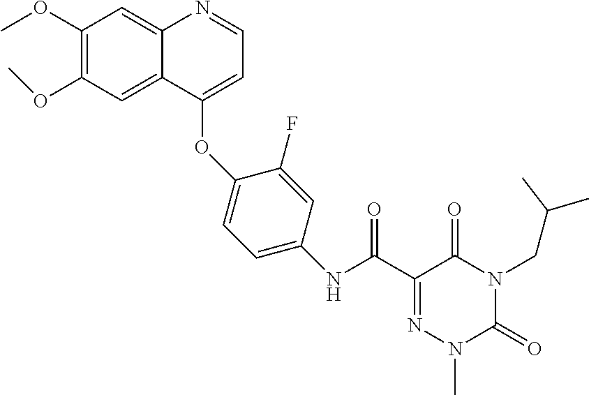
C1(OC)=C(OC)C=C2C(=C1)N=CC=C2OC1=CC=C(NC(C2=NN(C)C(=O)N(CC(C)C)C2=O)=O)C=C1F
